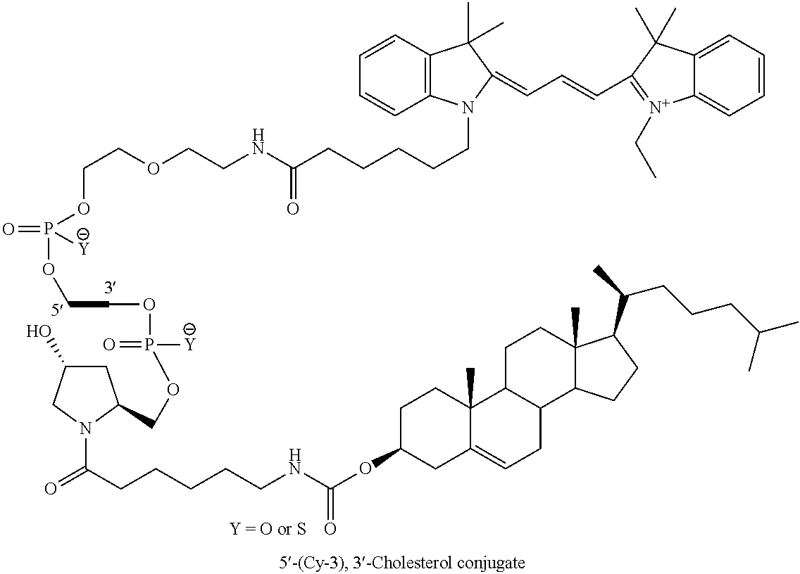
C(CCCCNC(OC1CC2=CCC3C(C2(C)CC1)CCC1(C)C3CCC1C(C)CCCC(C)C)=O)C(N1CC(O)CC1COP(=O)([Y])OCCOP(=O)(OCCOCCNC(CCCCCN1C2=C(C(C)(C)C1=CC=CC1=[N+](CC)C3=CC=CC=C3C1(C)C)C=CC=C2)=O)[Y])=O
